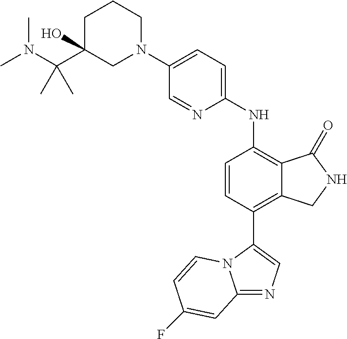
C12=NC=C(C3=C4C(=C(NC5=CC=C(N6CCCC(C(N(C)C)(C)C)(O)C6)C=N5)C=C3)C(=O)NC4)N1C=CC(F)=C2
